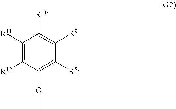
C1([R11])=C([R12])C(OC)=C([R8])C([R9])=C1[R10]
